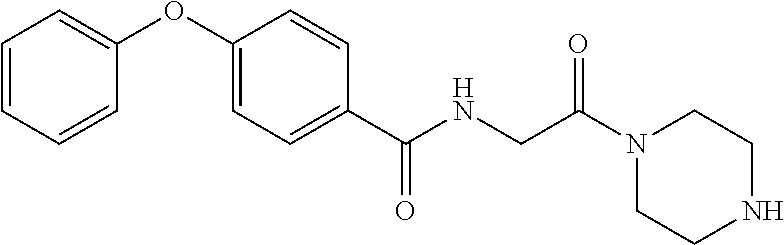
C1(OC2=CC=C(C(NCC(=O)N3CCNCC3)=O)C=C2)=CC=CC=C1
